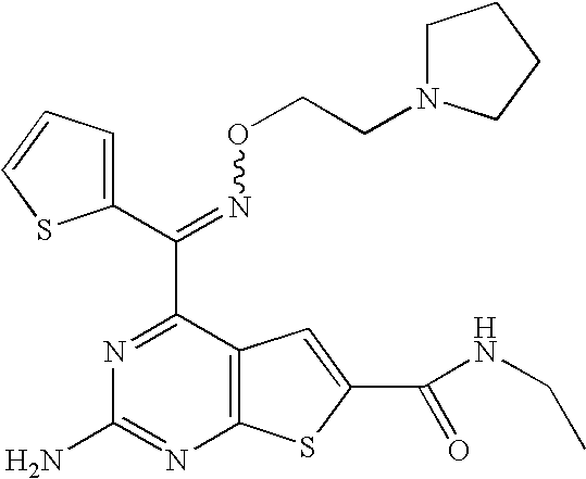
C(=NOCCN1CCCC1)(C1=NC(N)=NC2=C1C=C(C(NCC)=O)S2)C1=CC=CS1
